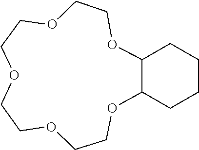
O1C2C(OCCOCCOCCOCC1)CCCC2
